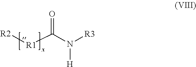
[R2][R1]C(N([H])[R3])=O
